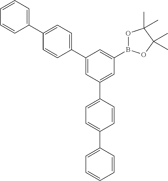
C1(C2=CC(C3=CC=C(C4=CC=CC=C4)C=C3)=CC(B3OC(C)(C)C(C)(C)O3)=C2)=CC=C(C2=CC=CC=C2)C=C1
